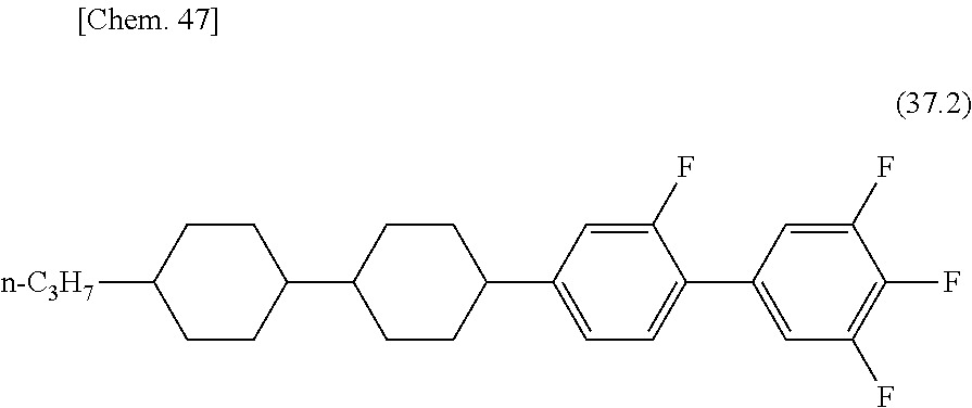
C1CC(C2CCC(C3=CC=C(C4=CC(F)=C(F)C(F)=C4)C(F)=C3)CC2)CCC1[n-C3H7]
